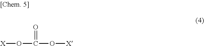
O([X])C(O[X])=O
